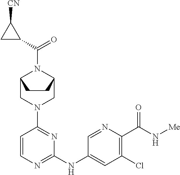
C1=CN=C(NC2=CC(Cl)=C(C(N[Me])=O)N=C2)N=C1N1CC2N(C(C3C([CN])C3)=O)C(C1)CC2
